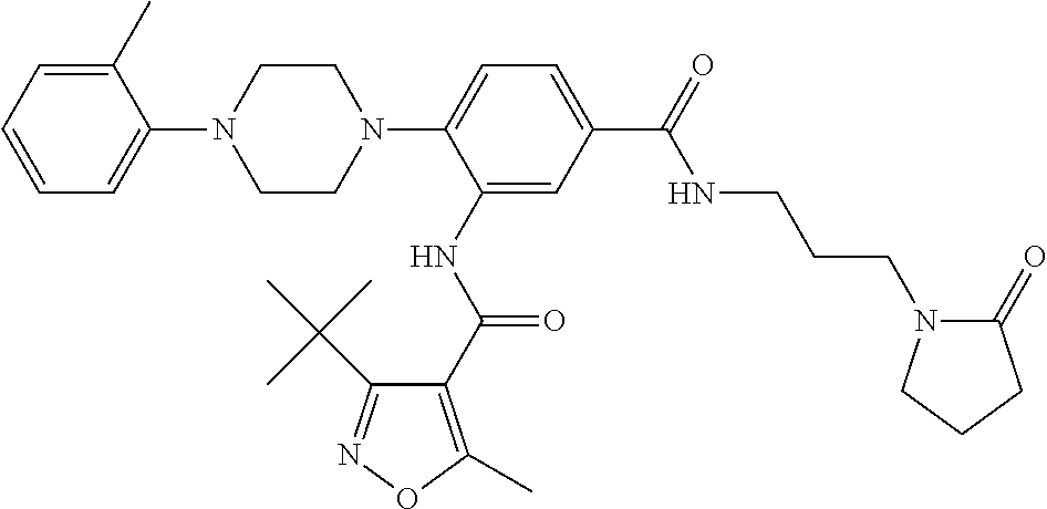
C1CN(C2=CC=C(C(=O)NCCCN3C(=O)CCC3)C=C2NC(=O)C2=C(C)ON=C2C(C)(C)C)CCN1C1=CC=CC=C1C
